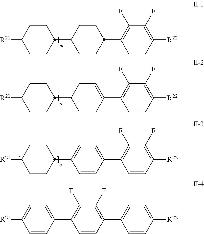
C1CC([R21])CCC1C1CCC(C2=C(F)C(F)=C([R22])C=C2)CC1.C1CC([R21])CCC1C1CCC(C2=C(F)C(F)=C([R22])C=C2)=CC1.C1CC([R21])CCC1C1=CC=C(C2=C(F)C(F)=C([R22])C=C2)C=C1.C1=C(C2=C(F)C(F)=C(C3=CC=C([R22])C=C3)C=C2)C=CC([R21])=C1
